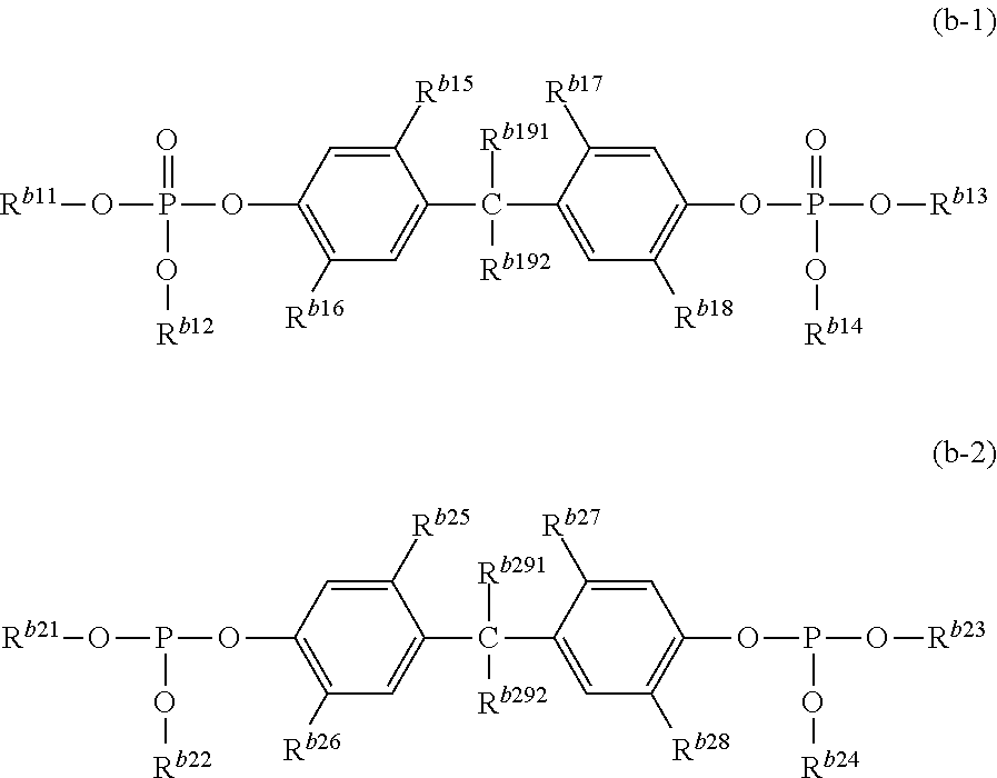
[Rb11]OP(=O)(OC1=C([Rb16])C=C(C([Rb191])([Rb192])C2=CC([Rb18])=C(OP(O[Rb13])(=O)O[Rb14])C=C2[Rb17])C([Rb15])=C1)O[Rb12].[Rb21]OP(OC1=C([Rb26])C=C(C([Rb291])([Rb292])C2=CC([Rb28])=C(OP(O[Rb23])O[Rb24])C=C2[Rb27])C([Rb25])=C1)O[Rb22]
